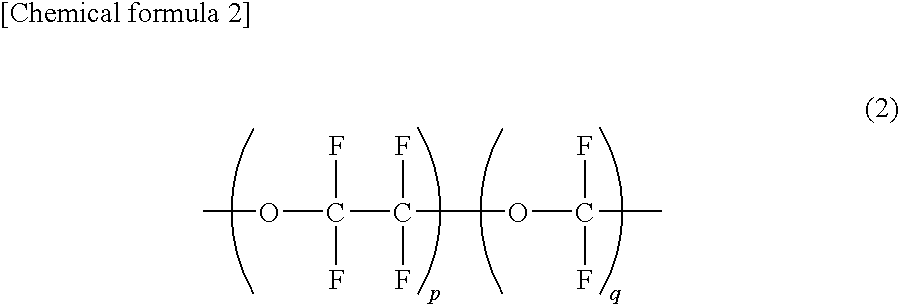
COC(C(OC(C)(F)F)(F)F)(F)F
